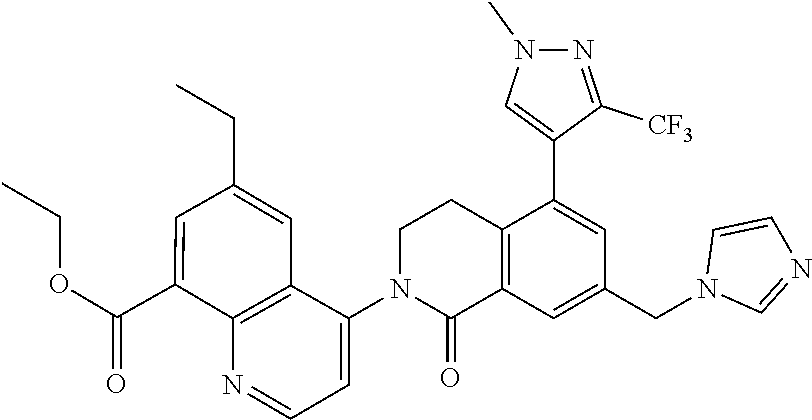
C12=C(C=C(CN3C=NC=C3)C=C1C1=CN(C)N=C1[CF3])C(=O)N(C1=CC=NC3=C1C=C(CC)C=C3C(OCC)=O)CC2
